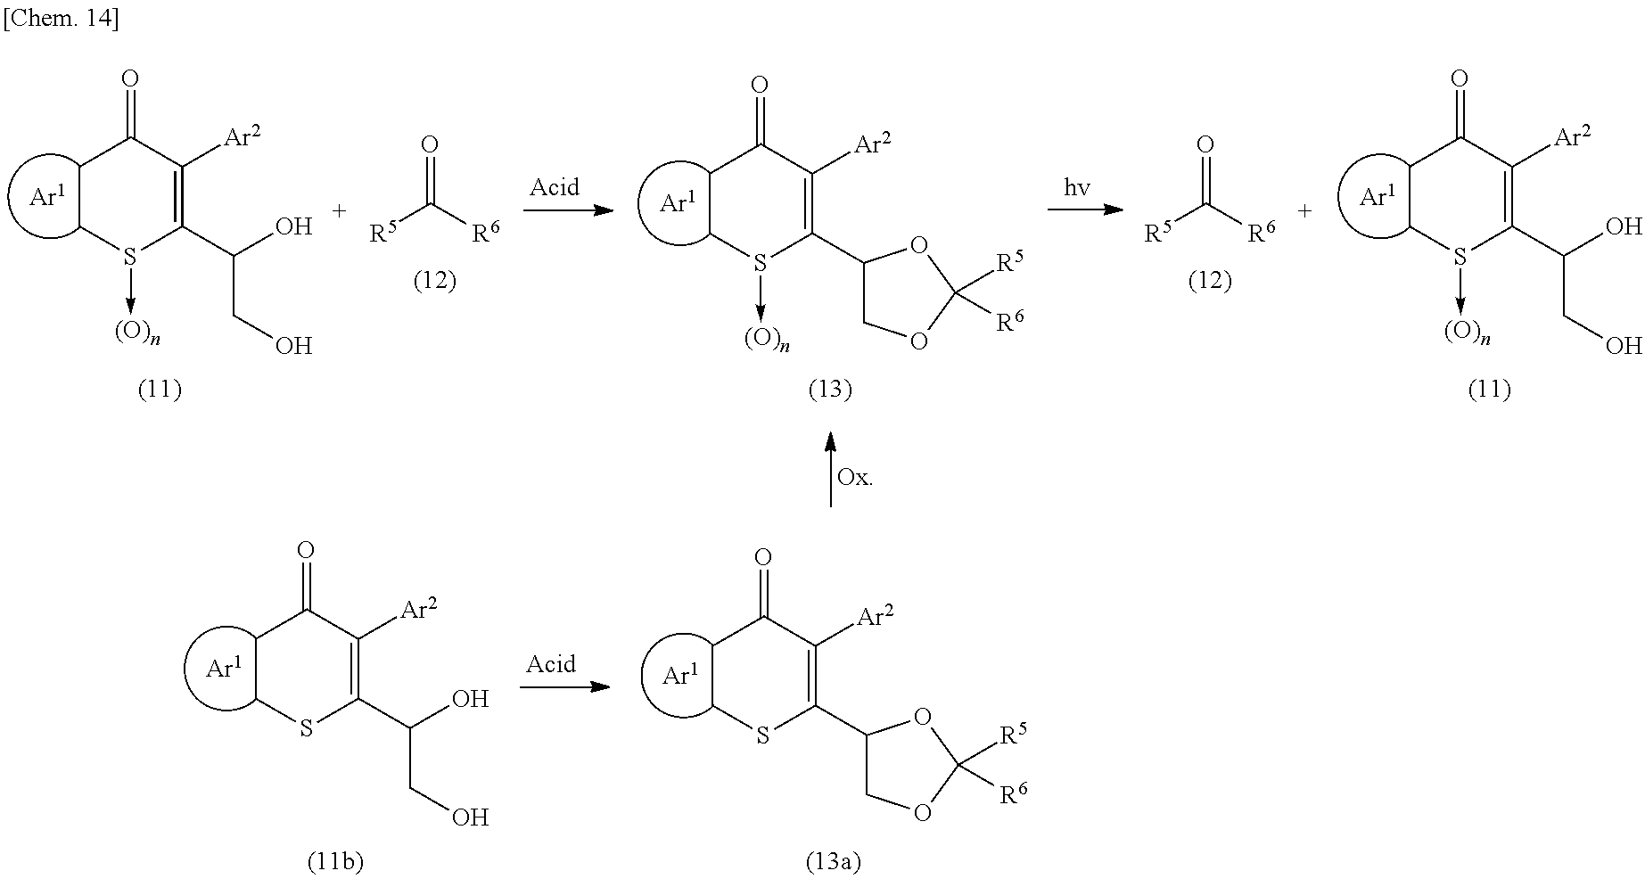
C1CS(->[(O)n])C(C(O)CO)=C([Ar2])C1=O.[R5]C([R6])=O.C1CS(->[(O)n])C(C2COC([R5])([R6])O2)=C([Ar2])C1=O.[R5]C([R6])=O.C1CS(->[(O)n])C(C(O)CO)=C([Ar2])C1=O.C1CSC(C2COC([R5])([R6])O2)=C([Ar2])C1=O.C1CSC(C(O)CO)=C([Ar2])C1=O
